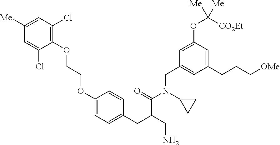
C1(OCCOC2=C(Cl)C=C([Me])C=C2Cl)=CC=C(CC(CN)C(=O)N(C2CC2)CC2=CC(CCC[OMe])=CC(OC([CO2Et])([Me])[Me])=C2)C=C1
